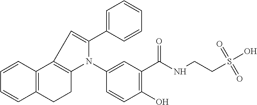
C1=CC2=C(C=C1)C1=C(CC2)N(C2=CC(C(=O)NCCS(O)(=O)=O)=C(O)C=C2)C(C2=CC=CC=C2)=C1
